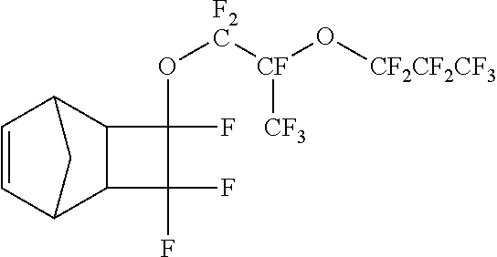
C12C(C(F)(F)C1(O[F2C][CF](O[CF2CF2CF3])[CF3])F)C1C=CC2C1
